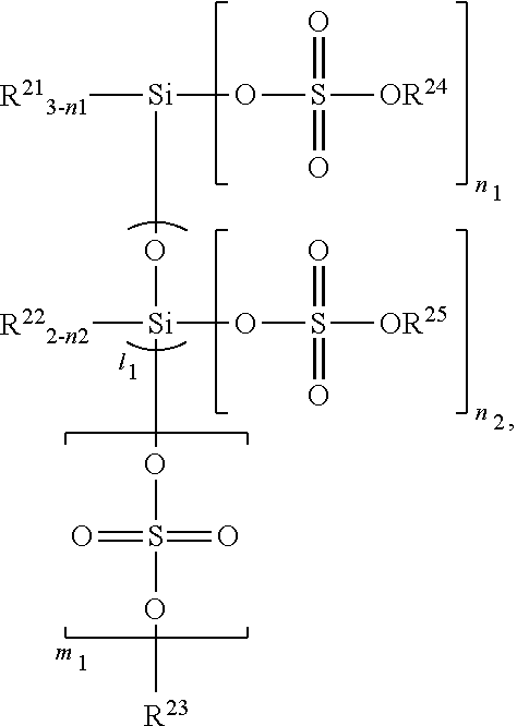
[R213-n1][Si](OS([OR24])(=O)=O)O[Si](OS(O[R23])(=O)=O)(OS([OR25])(=O)=O)[R222-n2]
